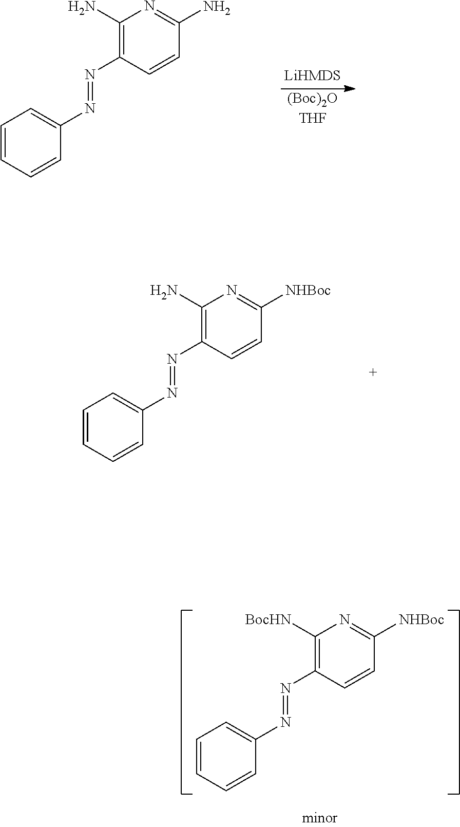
C1=CC=CC(N=NC2=C(N)N=C(N)C=C2)=C1.[(Boc)2OTHF].C1=CC=CC(N=NC2=C(N)N=C([NHBoc])C=C2)=C1.C1=CC=CC(N=NC2=C([BocHN])N=C([NHBoc])C=C2)=C1
